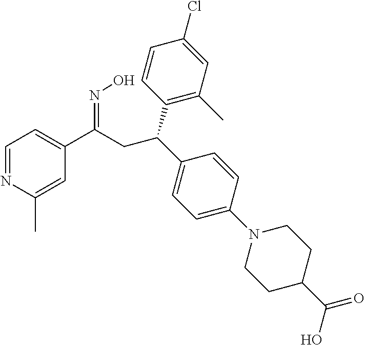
C1=NC(C)=CC(C(CC(C2=CC=C(N3CCC(C(O)=O)CC3)C=C2)C2=C(C)C=C(Cl)C=C2)=NO)=C1
